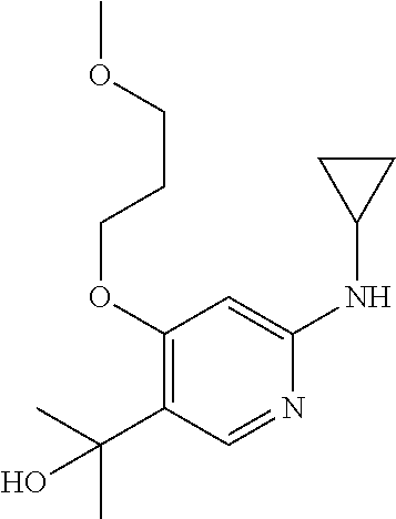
C1(OCCCOC)=C(C(C)(C)O)C=NC(NC2CC2)=C1
